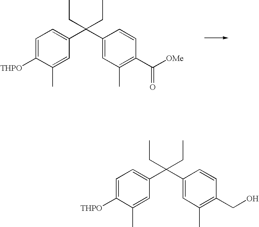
C1=C([THPO])C(C)=CC(C(C2=CC(C)=C(C([OMe])=O)C=C2)(CC)CC)=C1.C1=C([THPO])C(C)=CC(C(C2=CC(C)=C(CO)C=C2)(CC)CC)=C1
